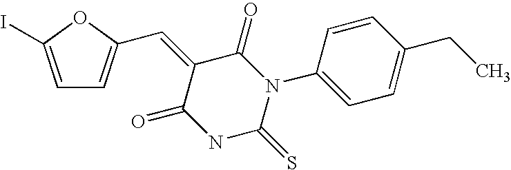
C1=C(I)OC(C=C2C(=O)N(C3=CC=C(CC)C=C3)C(=S)NC2=O)=C1
